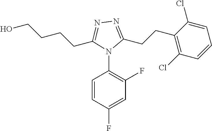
N1(C2=C(F)C=C(F)C=C2)C(CCC2=C(Cl)C=CC=C2Cl)=NN=C1CCCCO
